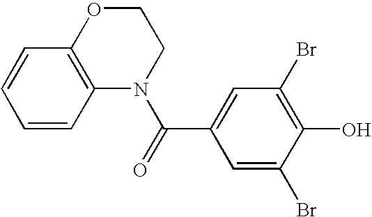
C1=CC2=C(C=C1)OCCN2C(=O)C1=CC(Br)=C(O)C(Br)=C1
